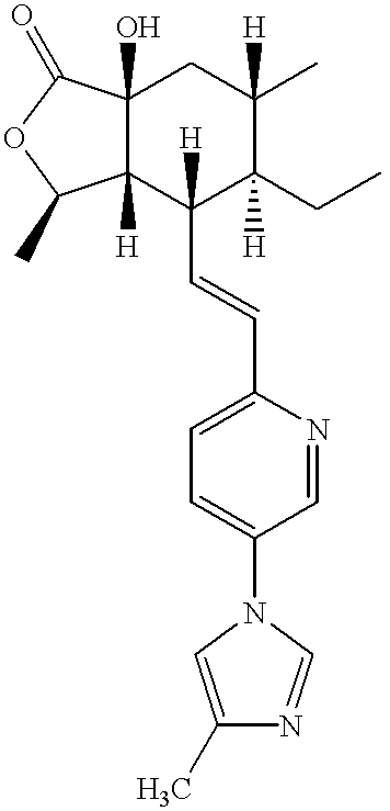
C12(O)C([H])(C(C=CC3=CC=C(N4C=C(C)N=C4)C=N3)([H])C(CC)([H])C(C)([H])C1)C(C)OC2=O
